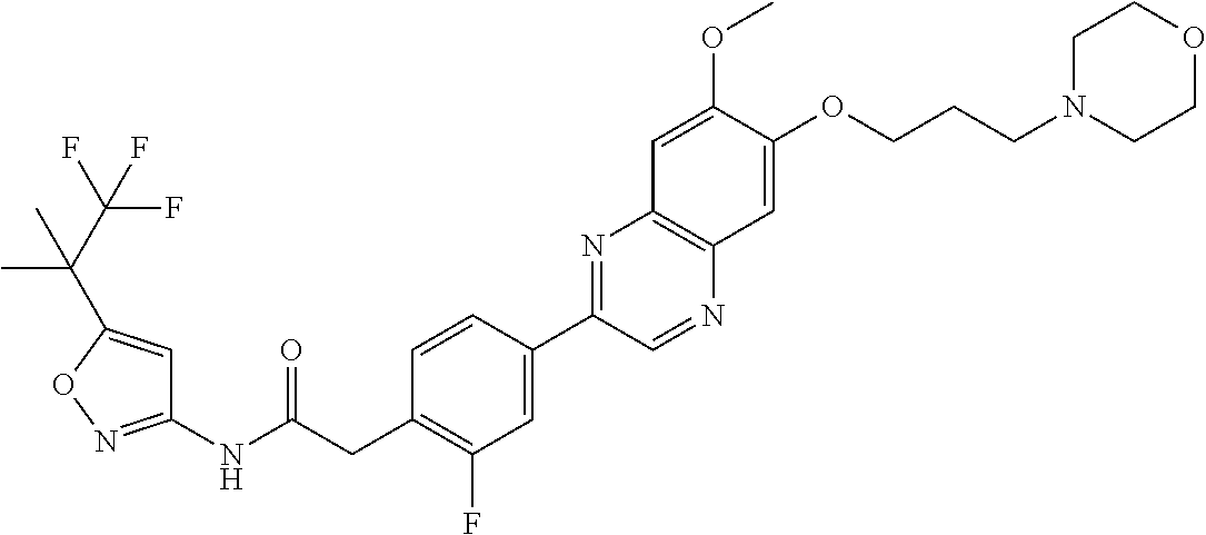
C1(NC(CC2=C(F)C=C(C3=NC4=C(N=C3)C=C(OCCCN3CCOCC3)C(OC)=C4)C=C2)=O)=NOC(C(C(F)(F)F)(C)C)=C1
